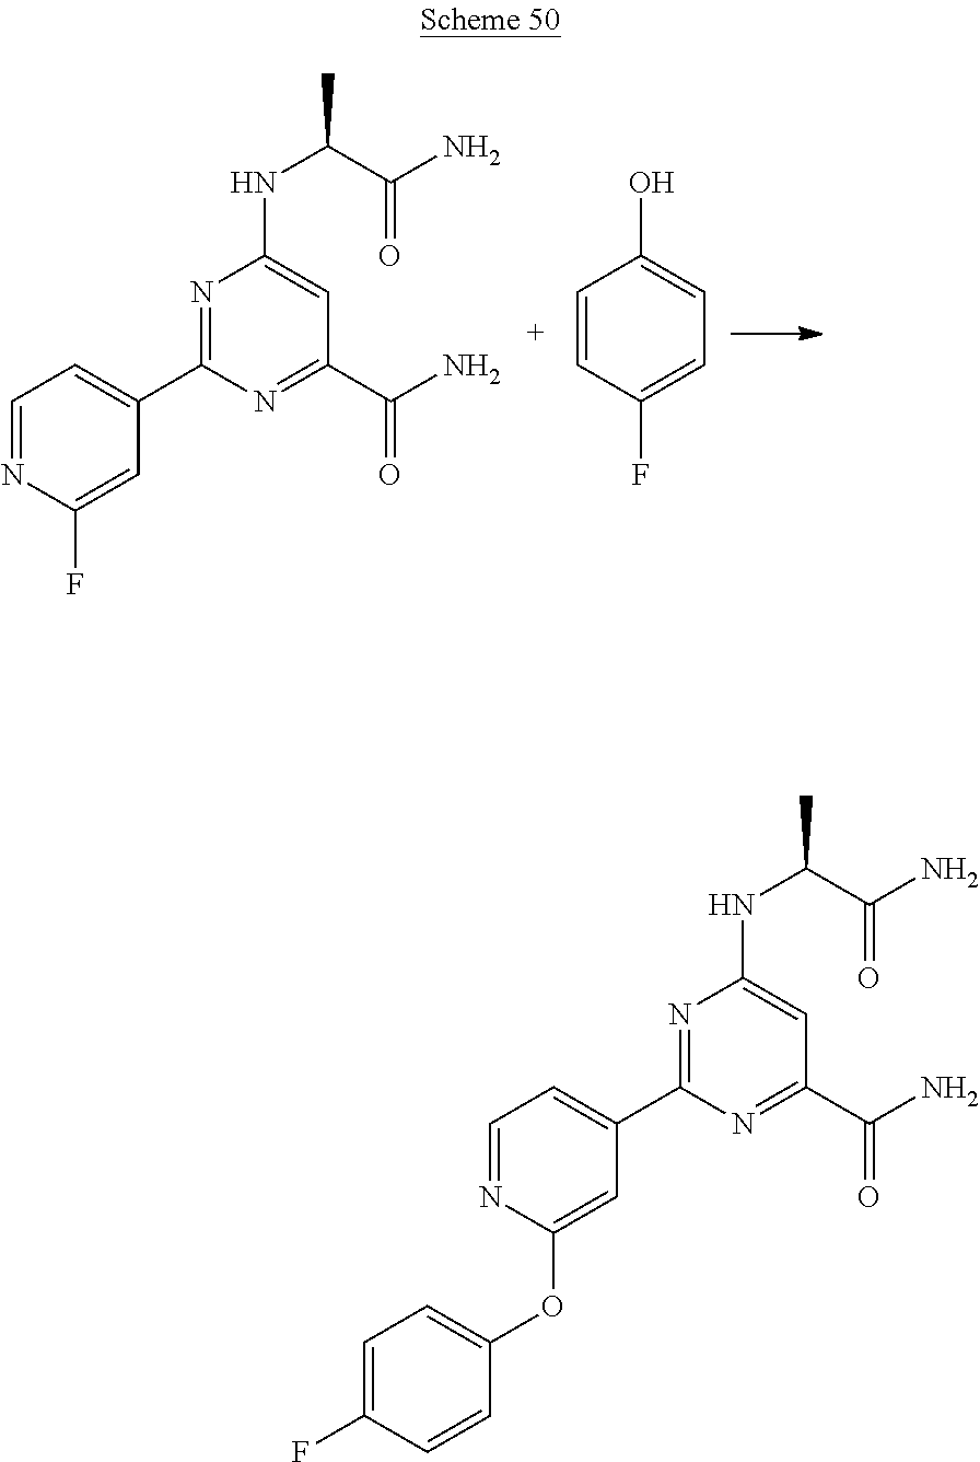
C1(NC(C)C(N)=O)=CC(C(N)=O)=NC(C2=CC=NC(F)=C2)=N1.C1(O)=CC=C(F)C=C1.C1(NC(C)C(N)=O)=CC(C(N)=O)=NC(C2=CC=NC(OC3=CC=C(F)C=C3)=C2)=N1
